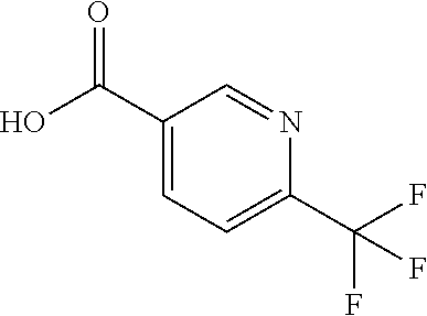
OC(C1=CC=C(C(F)(F)F)N=C1)=O
